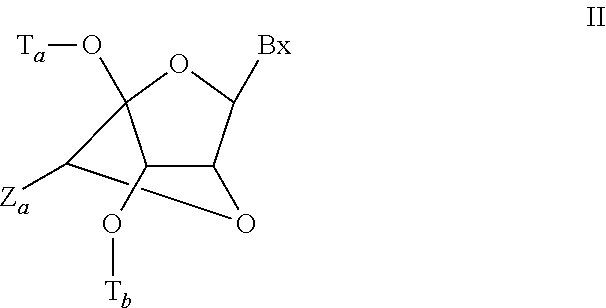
C1(O[Tb])C2(O[Ta])OC([Bx])C1OC2[Za]
